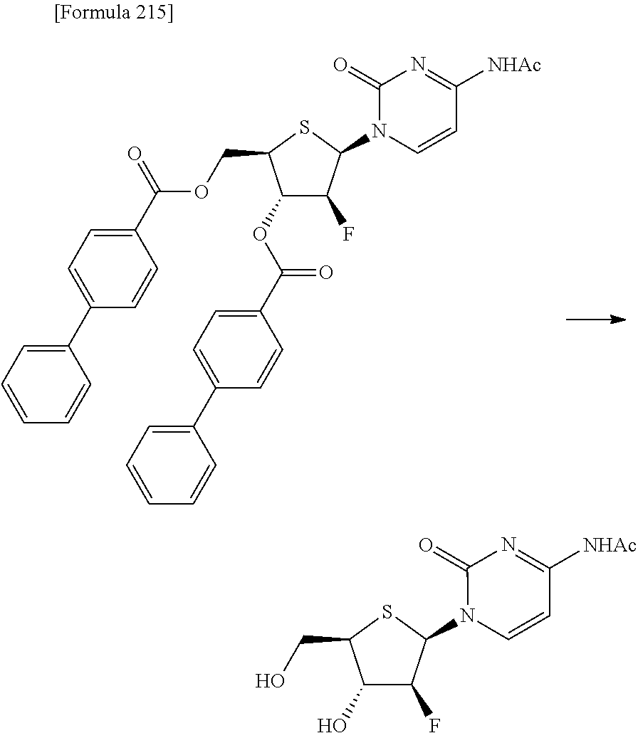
C1(OC(C2=CC=C(C3=CC=CC=C3)C=C2)=O)C(F)C(N2C=CC([NHAc])=NC2=O)SC1COC(C1=CC=C(C2=CC=CC=C2)C=C1)=O.C1(O)C(F)C(N2C=CC([NHAc])=NC2=O)SC1CO
